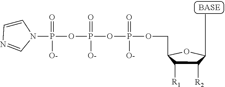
C1=CN=CN1P(OP(OP(OCC1OC(C)C([R2])C1[R1])([O-])=O)([O-])=O)([O-])=O
